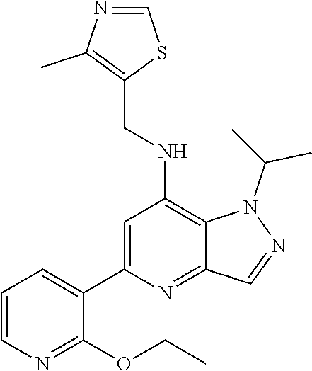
N1(C(C)C)C2=C(NCC3=C(C)N=CS3)C=C(C3=CC=CN=C3OCC)N=C2C=N1
